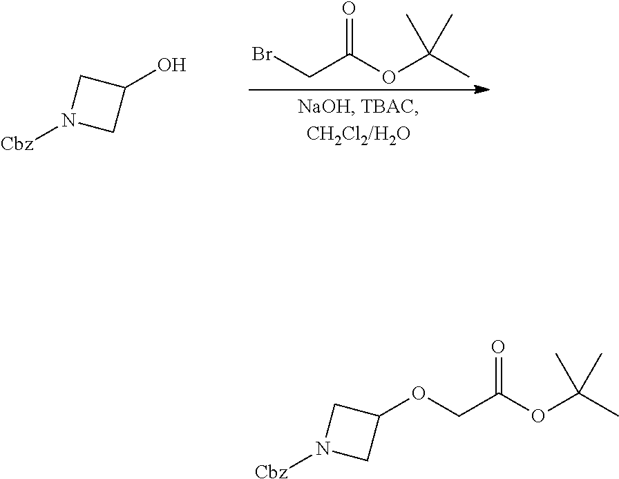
BrCC(OC(C)(C)C)=O.C1N([Cbz])CC1O.C1N([Cbz])CC1OCC(OC(C)(C)C)=O
